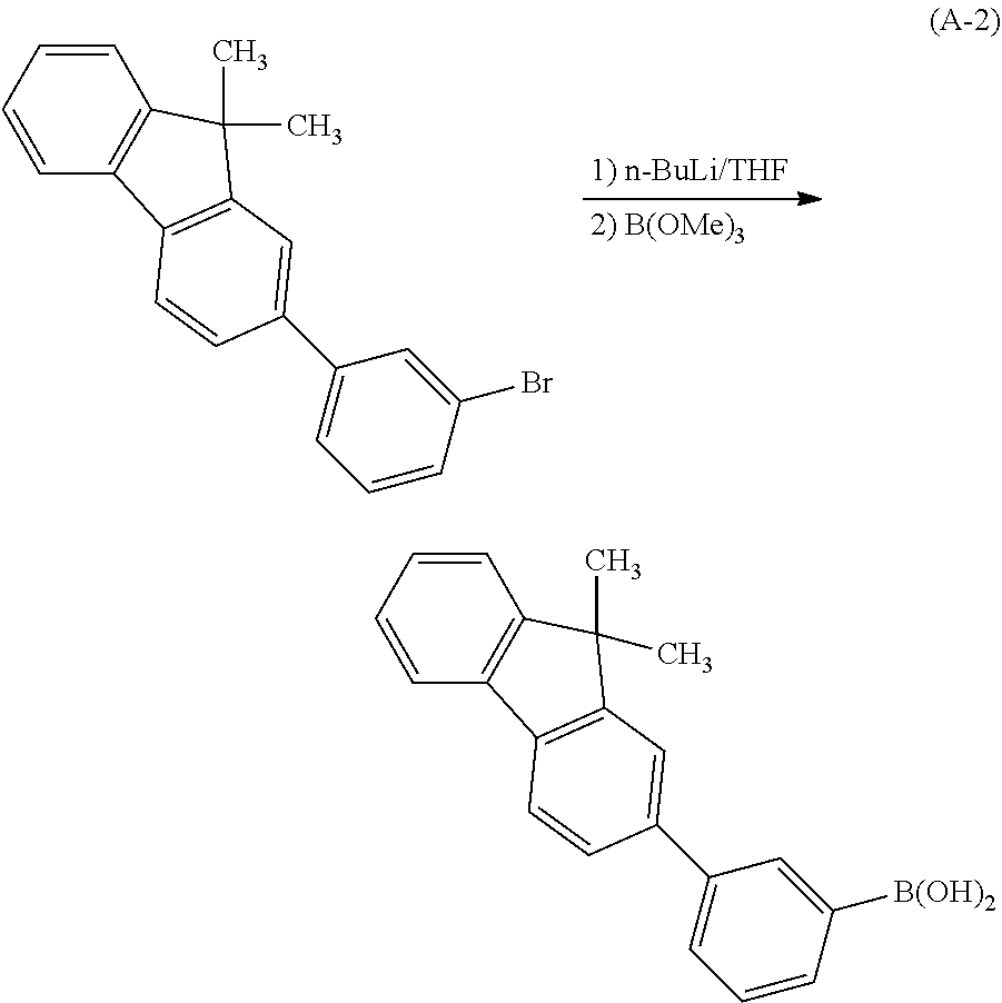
C1=CC=CC2=C1C(C)(C)C1=C2C=CC(C2=CC=CC(Br)=C2)=C1.C1=CC=CC2=C1C(C)(C)C1=C2C=CC(C2=CC=CC([B(OH)2])=C2)=C1
